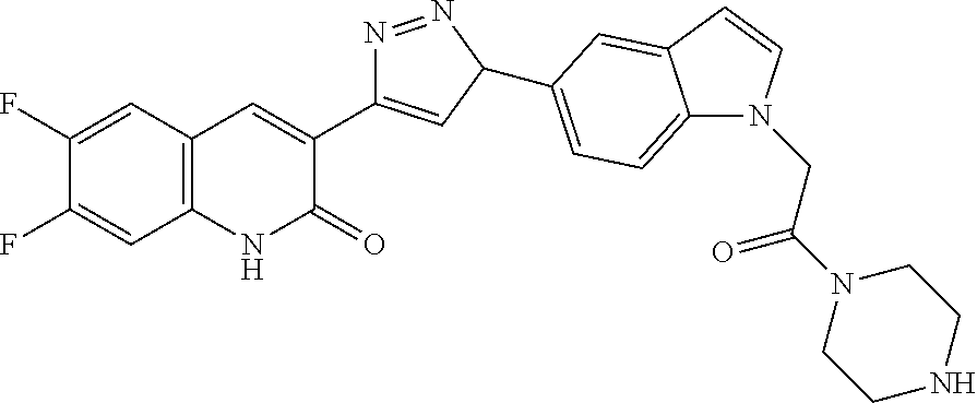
C1(F)=CC2=C(C=C1F)C=C(C1=CC(C3=CC=C4C(=C3)C=CN4CC(N3CCNCC3)=O)N=N1)C(=O)N2
